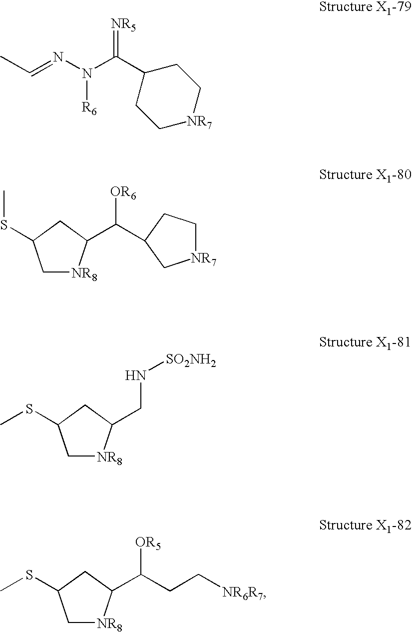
C1C(C(N(N=CC)[R6])=[NR5])CC[NR7]C1.C1[NR8]C(C([OR6])C2CC[NR7]C2)CC1SC.C1[NR8]C(CN[SO2NH2])CC1SC.C1[NR8]C(C(CC[NR6R7])[OR5])CC1SC
